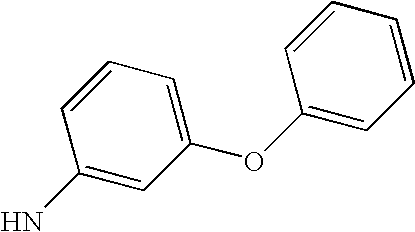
C1(N)=CC(OC2=CC=CC=C2)=CC=C1
